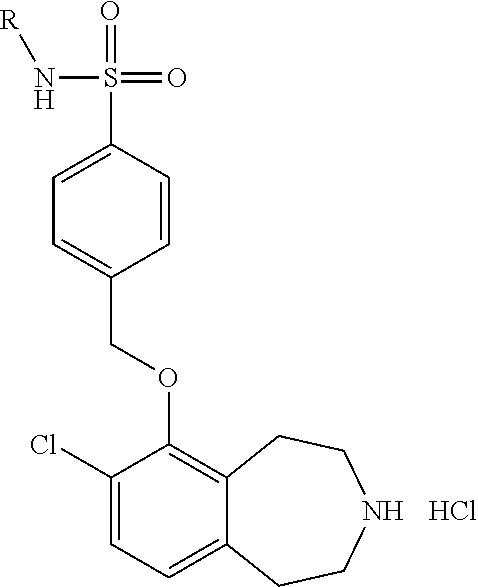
C1(Cl)=CC=C2C(=C1OCC1=CC=C(S(=O)(=O)N[R])C=C1)CCNCC2.Cl
